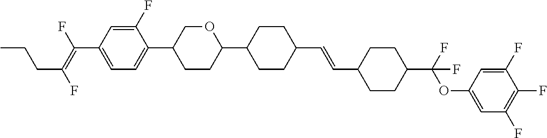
C1=C(F)C(C2CCC(C3CCC(C=CC4CCC(C(OC5=CC(F)=C(F)C(F)=C5)(F)F)CC4)CC3)OC2)=CC=C1C(=C(F)CCC)F
